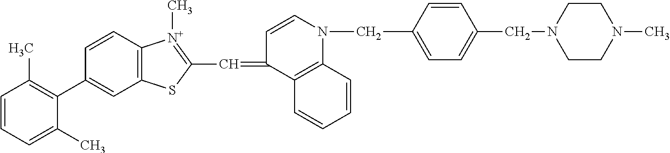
C1=CC=C(C)C(C2=CC3=C(C=C2)[N+](C)=C(C=C2C=CN(CC4=CC=C(CN5CCN(C)CC5)C=C4)C4=C2C=CC=C4)S3)=C1C
